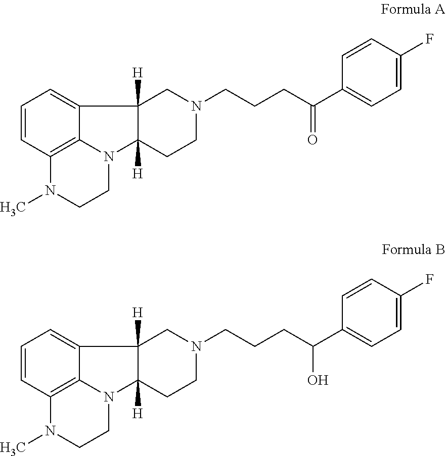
N1(CCCC(C2=CC=C(F)C=C2)=O)CC2([H])C3=CC=CC4=C3N(C2([H])CC1)CCN4C.N1(CCCC(C2=CC=C(F)C=C2)O)CC2([H])C3=CC=CC4=C3N(C2([H])CC1)CCN4C
